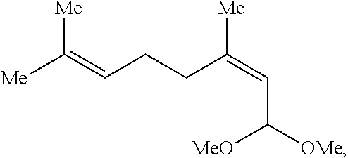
[Me]C(=CCCC(=CC([OMe])[MeO])[Me])[Me]
